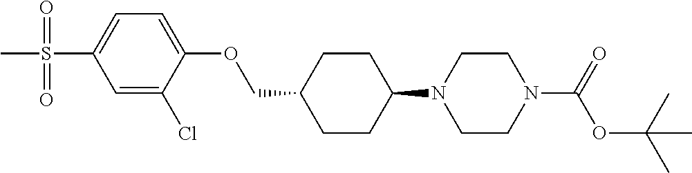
C1CC(N2CCN(C(OC(C)(C)C)=O)CC2)CCC1COC1=CC=C(S(=O)(=O)C)C=C1Cl
